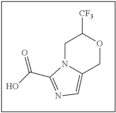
C1N2C(=CN=C2C(O)=O)COC1[CF3]
